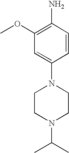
N1(C2=CC(OC)=C(N)C=C2)CCN(C(C)C)CC1
